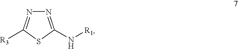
N1=C(N[R1])SC([R3])=N1
